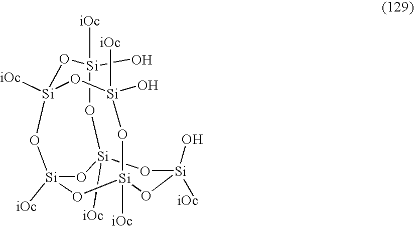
O1[Si]2([iOc])O[Si](O)([iOc])O[Si]3([iOc])O[Si]([iOc])(O2)O[Si]([iOc])(O[Si]([iOc])(O)O3)O[Si]1(O)[iOc]
